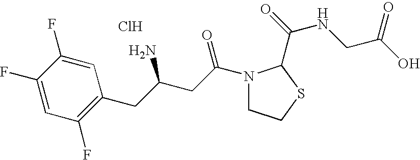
Cl.C1(F)=CC(F)=C(CC(CC(=O)N2CCSC2C(=O)NCC(O)=O)N)C=C1F
